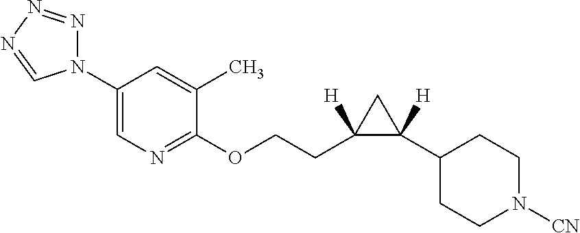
N1(C2=CN=C(OCCC3([H])C(C4CCN([CN])CC4)([H])C3)C(C)=C2)N=NN=C1
